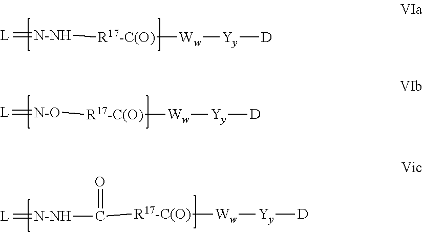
[L]=[N-NH][R17-C(O)][Ww][Yy][D].[L]=[N-O][R17-C(O)][Ww][Yy][D].[L]=[N-NH]C([R17-C(O)][Ww][Yy][D])=O
